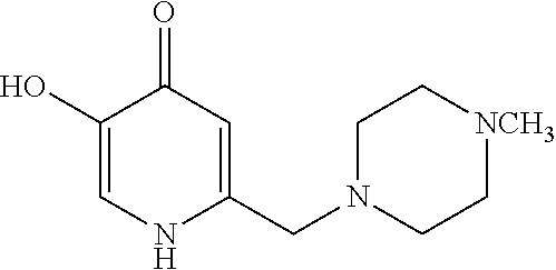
C1(O)=CNC(CN2CC[NCH3]CC2)=CC1=O
